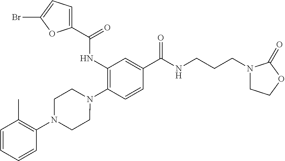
C1(NC(=O)C2=CC=C(Br)O2)=C(N2CCN(C3=C(C)C=CC=C3)CC2)C=CC(C(NCCCN2CCOC2=O)=O)=C1
